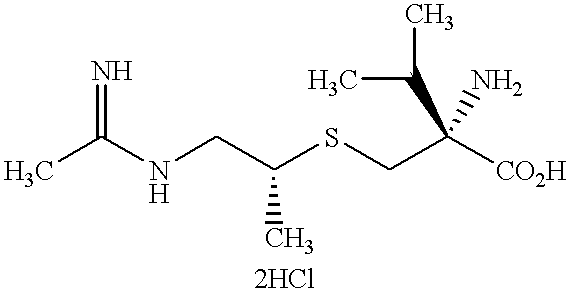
CC(NCC(SCC([CO2H])(C(C)C)N)C)=N
